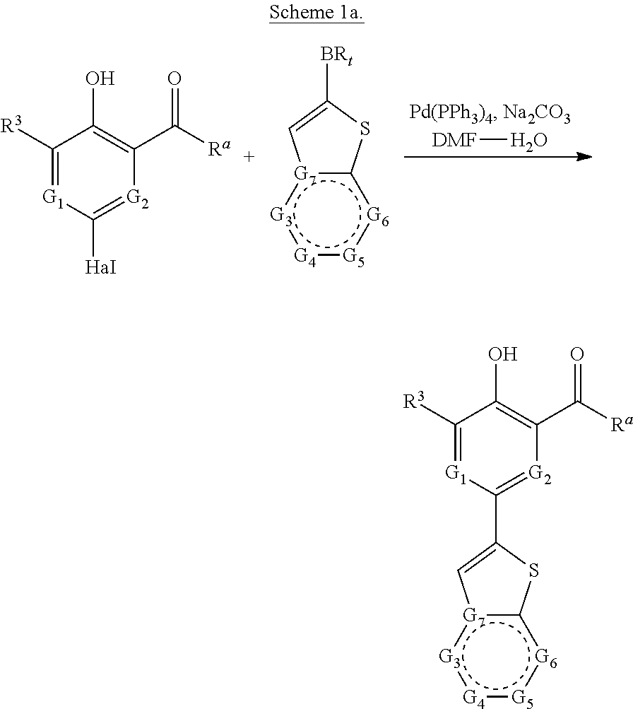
C1([R3])=[G1]C([HaI])=[G2]C(C([Ra])=O)=C1O.[DMF]O.c12[G7](:[G3]:[G4]:[G5]:[G6]1)C=C([BRt])S2.c12[G7](:[G3]:[G4]:[G5]:[G6]1)C=C(C1=[G2]C(C([Ra])=O)=C(O)C([R3])=[G1]1)S2
